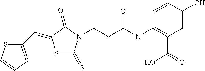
C1(C=C2SC(=S)N(CCC(NC3=C(C(=O)O)C=C(O)C=C3)=O)C2=O)=CC=CS1
